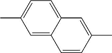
CC1=CC=C2C(=C1)C=CC(C)=C2
